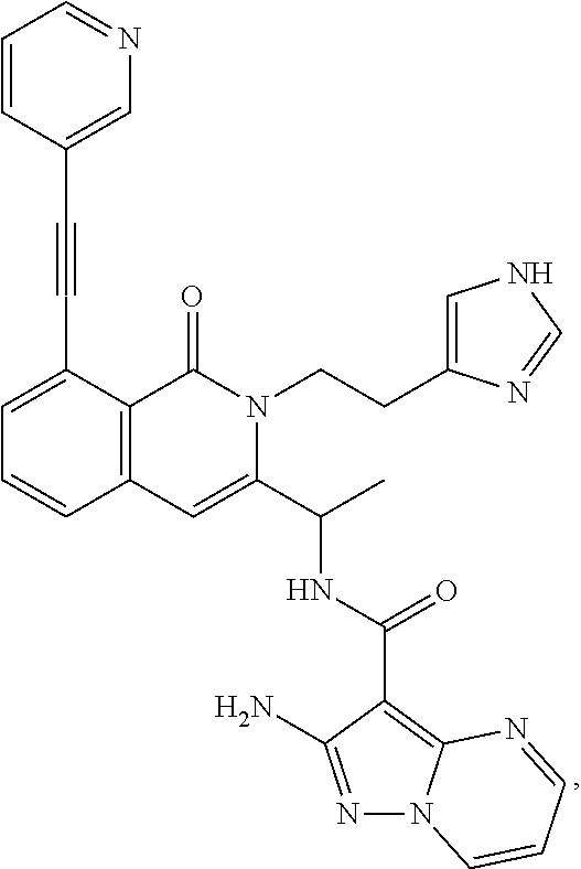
C12=C(C(C#CC3=CN=CC=C3)=CC=C1)C(=O)N(CCC1=CNC=N1)C(C(C)NC(C1=C3N(N=C1N)C=CC=N3)=O)=C2
